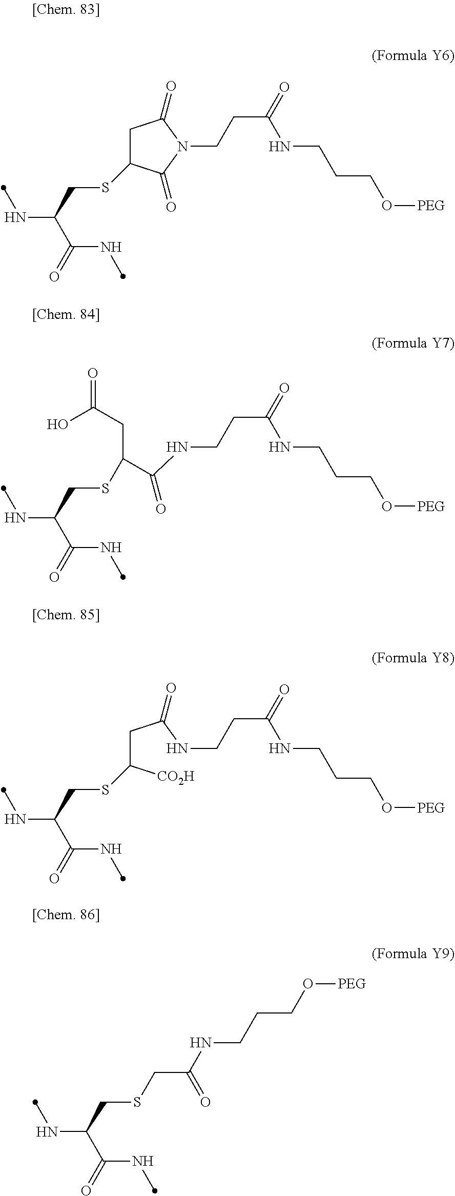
N(C(CSC1CC(=O)N(CCC(=O)NCCCO[PEG])C1=O)C(NC)=O)C.N(C(CSC(CC(O)=O)C(NCCC(=O)NCCCO[PEG])=O)C(NC)=O)C.N(C(CSC(CC(NCCC(=O)NCCCO[PEG])=O)[CO2H])C(NC)=O)C.N(C(CSCC(=O)NCCCO[PEG])C(NC)=O)C
